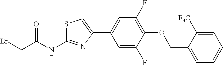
C1=C(F)C(OCC2=CC=CC=C2[F3C])=C(F)C=C1C1=CSC(NC(CBr)=O)=N1
